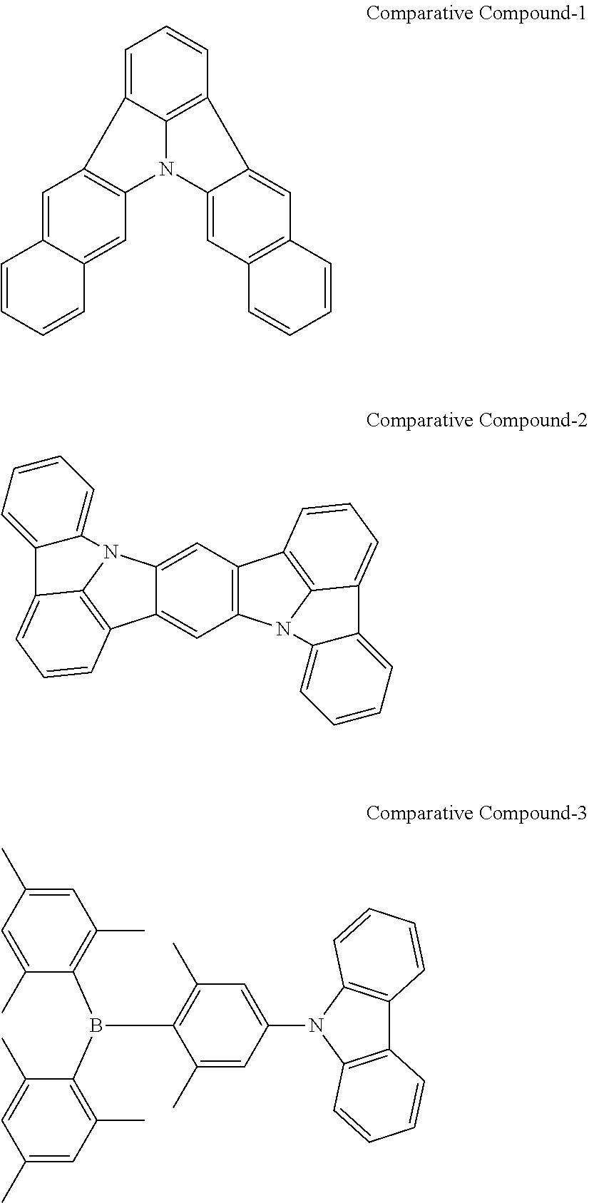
C1=C2C3=C(C=C1)C1=CC4=C(C=C1N3C1=C2C=C2C(=C1)C=CC=C2)C=CC=C4.C12=CC3=C(C=C1C1=C4N2C2=CC=CC=C2C4=CC=C1)N1C2=C3C=CC=C2C2=CC=CC=C12.C1(C)=CC(N2C3=C(C4=C2C=CC=C4)C=CC=C3)=CC(C)=C1B(C1=C(C)C=C(C)C=C1C)C1=C(C)C=C(C)C=C1C
